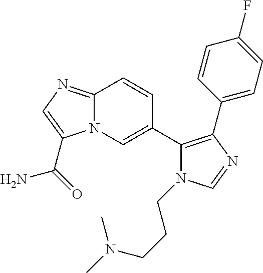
C12=NC=C(C(=O)N)N1C=C(C1=C(C3=CC=C(F)C=C3)N=CN1CCCN(C)C)C=C2
